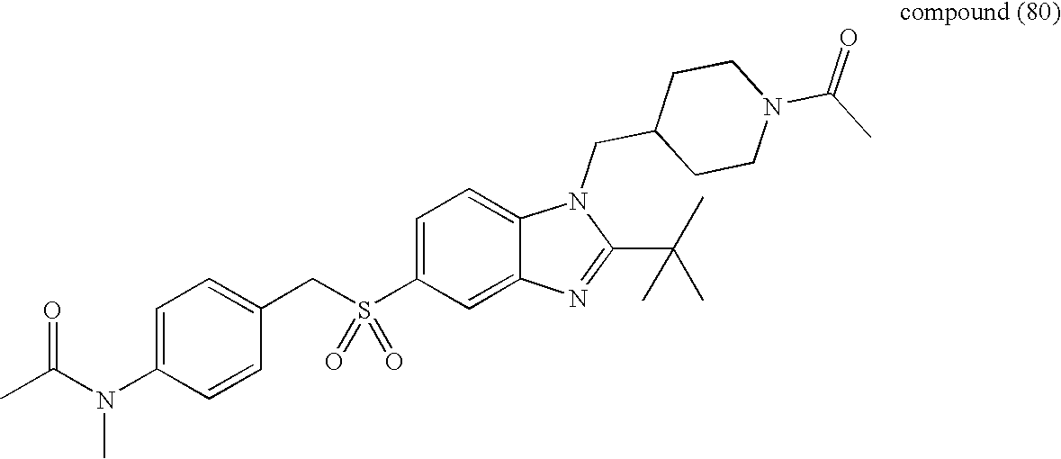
C1(CS(C2=CC=C3C(=C2)N=C(C(C)(C)C)N3CC2CCN(C(C)=O)CC2)(=O)=O)=CC=C(N(C(C)=O)C)C=C1
